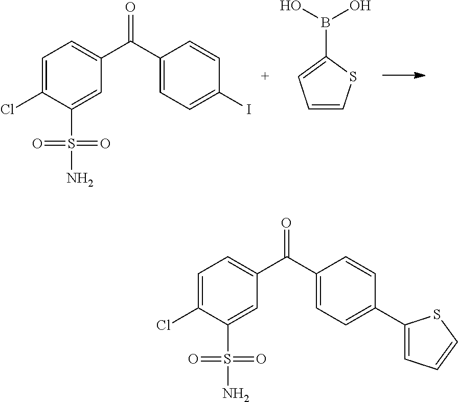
C1=C(Cl)C(S(=O)(=O)N)=CC(C(C2=CC=C(I)C=C2)=O)=C1.C1=CSC(B(O)O)=C1.C1=C(Cl)C(S(=O)(=O)N)=CC(C(C2=CC=C(C3=CC=CS3)C=C2)=O)=C1
